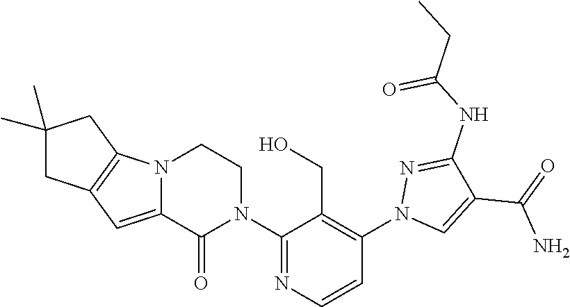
C12=CC3=C(N1CCN(C1=NC=CC(N4C=C(C(=O)N)C(NC(CC)=O)=N4)=C1CO)C2=O)CC(C)(C)C3
